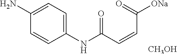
C1(NC(C=CC([ONa])=O)=O)=CC=C(N)C=C1.[CH3OH]
